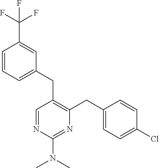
C1(CC2=C(CC3=CC=C(Cl)C=C3)N=C(N(C)C)N=C2)=CC=CC(C(F)(F)F)=C1
